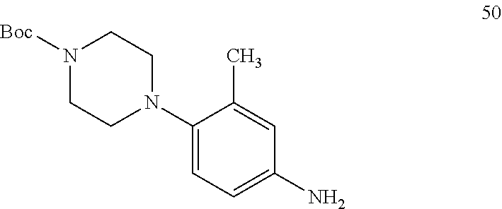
N1([Boc])CCN(C2=CC=C(N)C=C2C)CC1
